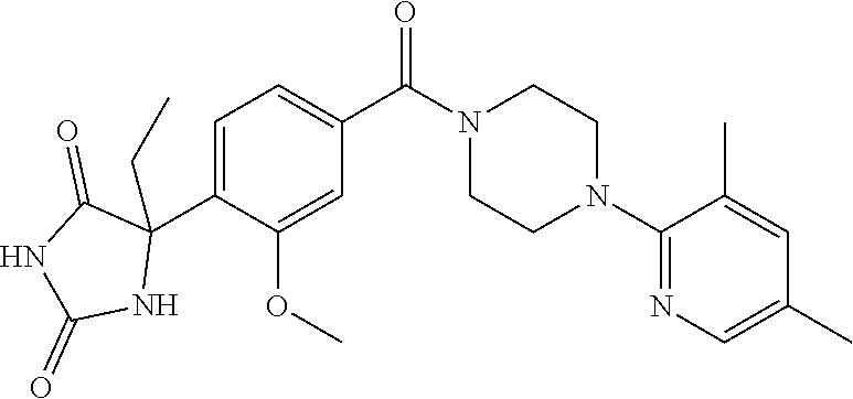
C1=C(C2(CC)C(=O)NC(=O)N2)C(OC)=CC(C(N2CCN(C3=NC=C(C)C=C3C)CC2)=O)=C1
